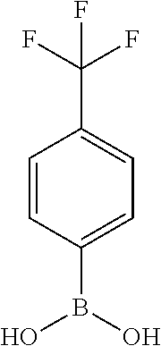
C1=CC(B(O)O)=CC=C1C(F)(F)F
